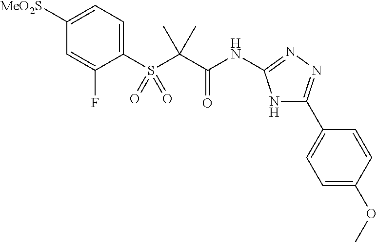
C1(F)=CC([MeO2S])=CC=C1S(C(C(NC1=NN=C(C2=CC=C(OC)C=C2)N1)=O)(C)C)(=O)=O
